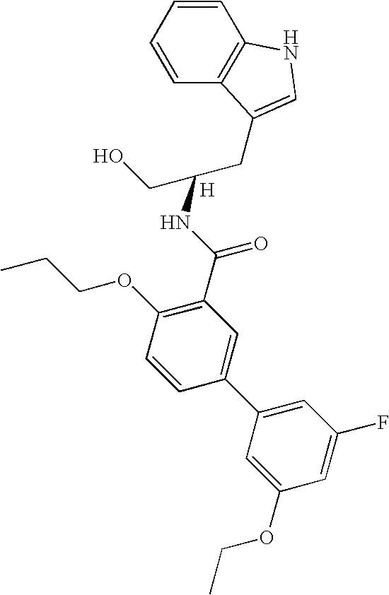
[H].C1=CC=CC2=C1NC=C2CC(CO)NC(C1=C(OCCC)C=CC(C2=CC(F)=CC(OCC)=C2)=C1)=O
